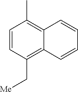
C1=CC(C[Me])=C2C(=C1C)C=CC=C2
